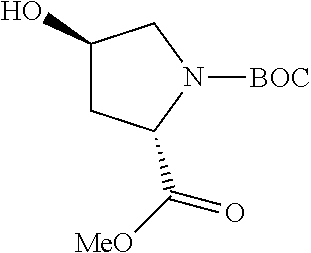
OC1CC(C([MeO])=O)N([BOC])C1
